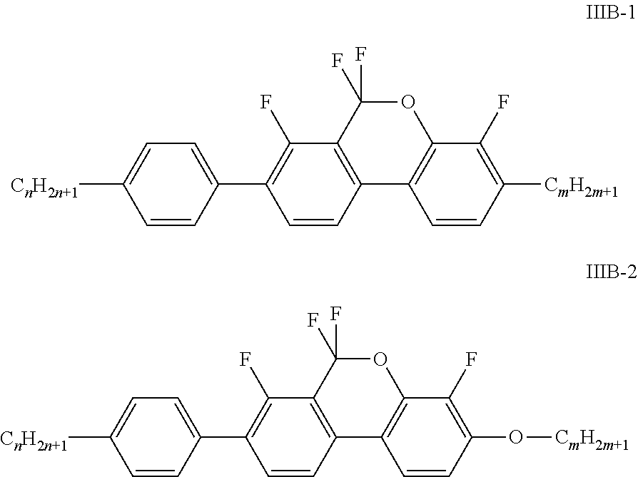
C1=CC([CmH2m+1])=C(F)C2=C1C1=C(C(F)(F)O2)C(F)=C(C2=CC=C([CnH2n+1])C=C2)C=C1.C1=CC(O[CmH2m+1])=C(F)C2=C1C1=C(C(F)(F)O2)C(F)=C(C2=CC=C([CnH2n+1])C=C2)C=C1
